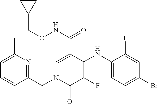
C1(NC2=C(F)C(=O)N(CC3=NC(C)=CC=C3)C=C2C(NOCC2CC2)=O)=CC=C(Br)C=C1F
